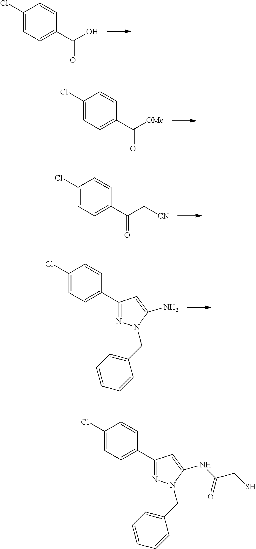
C1(Cl)=CC=C(C(O)=O)C=C1.C1(Cl)=CC=C(C([OMe])=O)C=C1.C1(Cl)=CC=C(C(C[CN])=O)C=C1.C1(Cl)=CC=C(C2=NN(CC3=CC=CC=C3)C(N)=C2)C=C1.C1(Cl)=CC=C(C2=NN(CC3=CC=CC=C3)C(NC(CS)=O)=C2)C=C1
